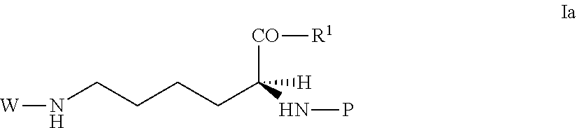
[W]NCCCCC(NP)([CO][R1])[H]
